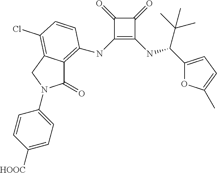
C1(NC2=C3C(=O)N(C4=CC=C([HOOC])C=C4)CC3=C(Cl)C=C2)=C(NC(C(C)(C)C)C2=CC=C(C)O2)C(=O)C1=O
